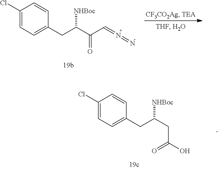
C1(CC(C(C=N=N)=O)[NHBoc])=CC=C(Cl)C=C1.C1(CC(CC(O)=O)[NHBoc])=CC=C(Cl)C=C1
